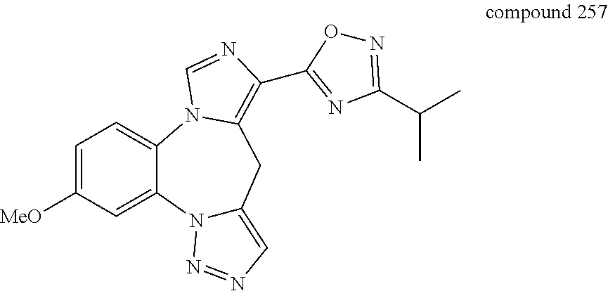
N12C(=CN=N1)CC1=C(C3=NC(C(C)C)=NO3)N=CN1C1=CC=C([MeO])C=C21
